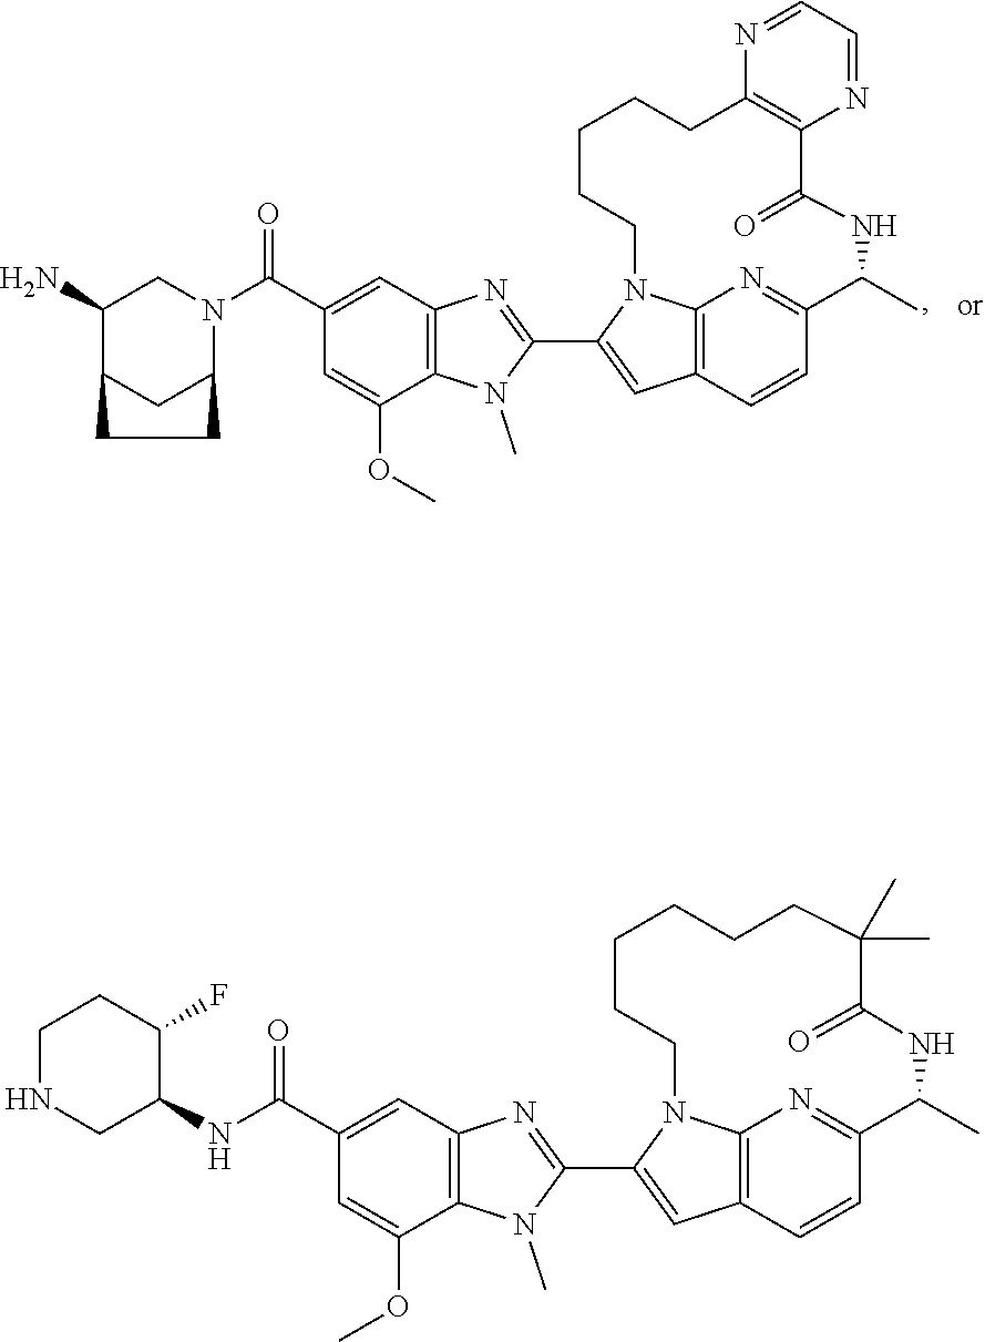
N(C1C(F)CCNC1)C(C1=CC2=C(C(OC)=C1)N(C)C(C1=CC3=C4N1CCCCCCC(C)(C)C(=O)NC(C)C(=N4)C=C3)=N2)=O.C1(N)C2CC(N(C(C3=CC4=C(C(OC)=C3)N(C)C(C3=CC5=C6N3CCCCCC3=C(C(=O)NC(C)C(=N6)C=C5)N=CC=N3)=N4)=O)C1)CC2
